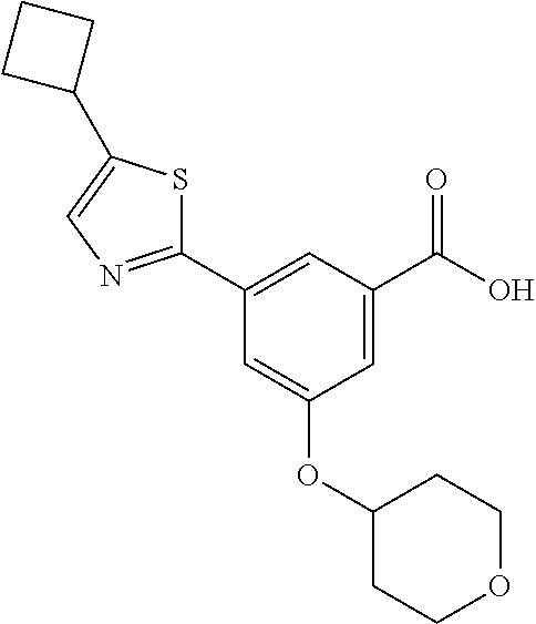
C1=C(C(O)=O)C=C(C2=NC=C(C3CCC3)S2)C=C1OC1CCOCC1
